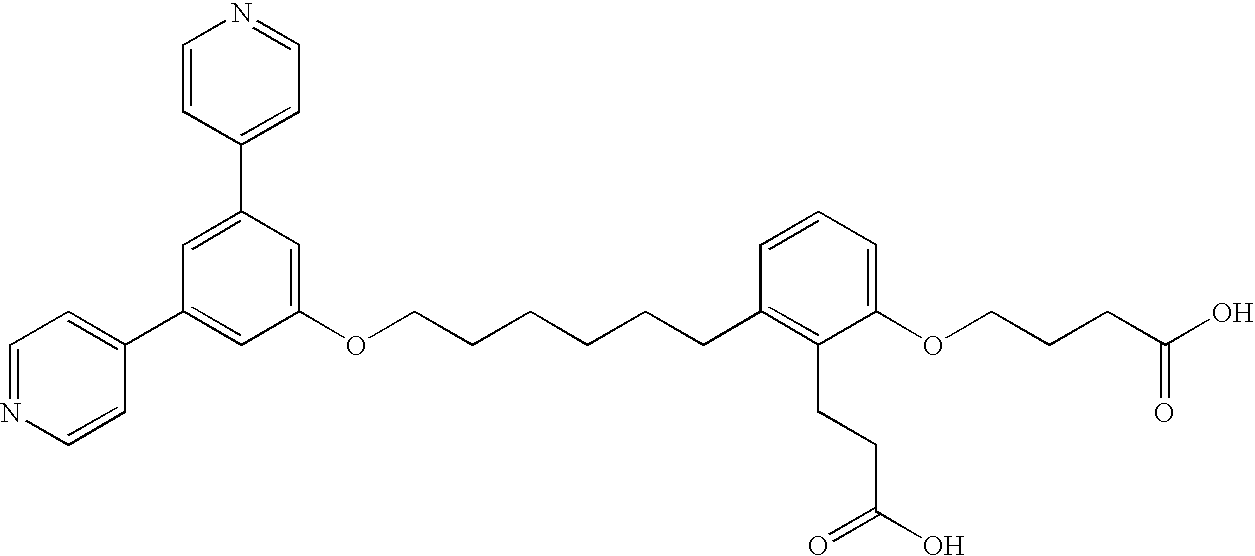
C1=C(C2=CC=NC=C2)C=C(OCCCCCCC2=C(CCC(O)=O)C(OCCCC(O)=O)=CC=C2)C=C1C1=CC=NC=C1
